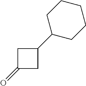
C1(=O)CC(C2CCCCC2)C1
